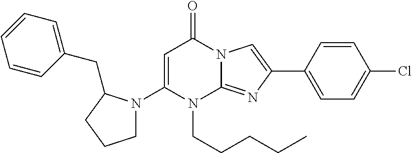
C1(N2CCCC2CC2=CC=CC=C2)=CC(=O)N2C(=NC(C3=CC=C(Cl)C=C3)=C2)N1CCCCC
